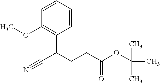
C1=CC=CC(C(CCC(OC(C)(C)C)=O)C#N)=C1OC
